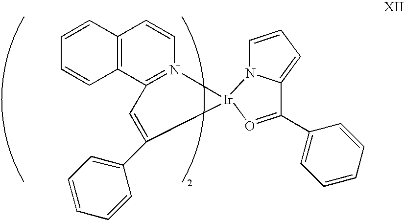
C12=C(C=CN3=C1C=C(C1=CC=CC=C1)[Ir]31N3C=CC=C3C(C3=CC=CC=C3)=O1)C=CC=C2
